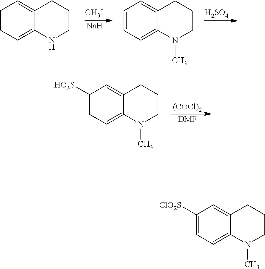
C1=CC=C2C(=C1)CCCN2C.[H2SO4].C1=CC=C2C(=C1)CCCN2.[CH3I].[Na].C1([HO3S])=CC=C2C(=C1)CCCN2C.[(COCl)2].[DMF].C1([ClO2S])=CC=C2C(=C1)CCCN2C
